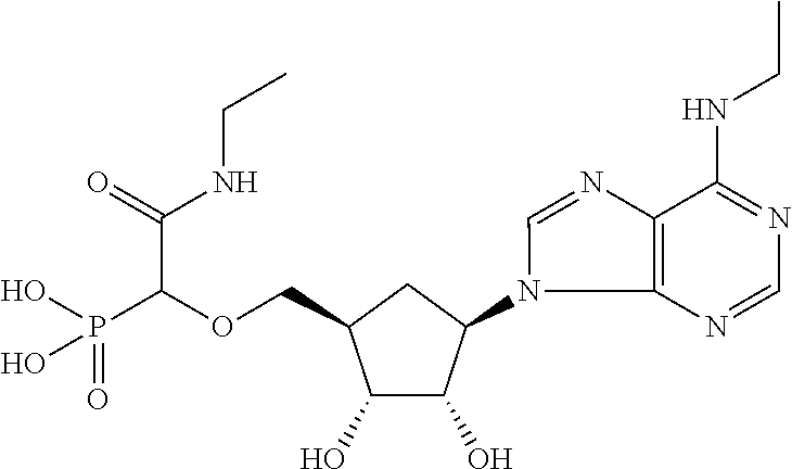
OC1C(O)C(N2C3=C(N=C2)C(NCC)=NC=N3)CC1COC(P(O)(=O)O)C(NCC)=O
